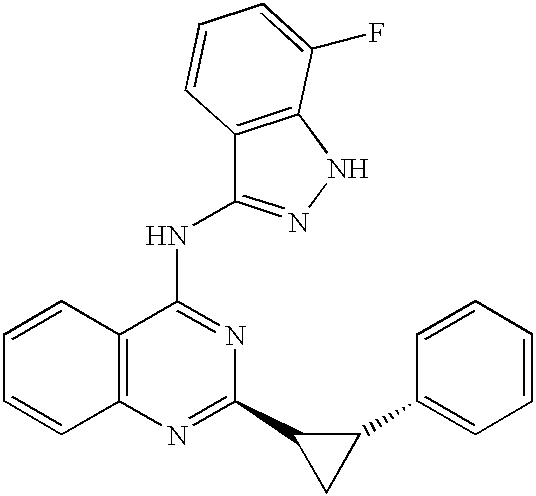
C12=C(C(NC3=NNC4=C3C=CC=C4F)=NC(C3CC3C3=CC=CC=C3)=N1)C=CC=C2
